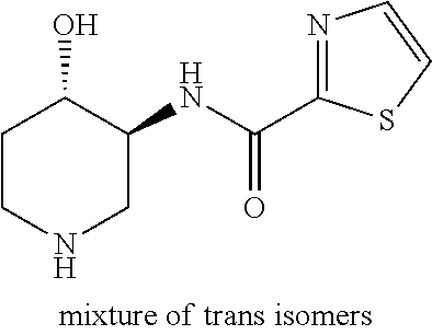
C1CNCC(NC(C2=NC=CS2)=O)C1O
